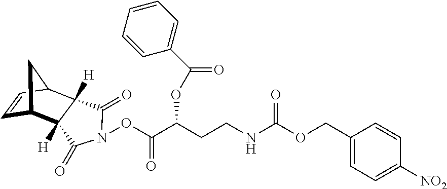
C1=CC2C3([H])C([H])(C1C2)C(=O)N(OC(C(CCNC(=O)OCC1=CC=C([NO2])C=C1)OC(C1=CC=CC=C1)=O)=O)C3=O
